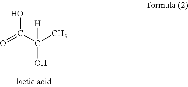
OC(C(C)(O)[H])=O
